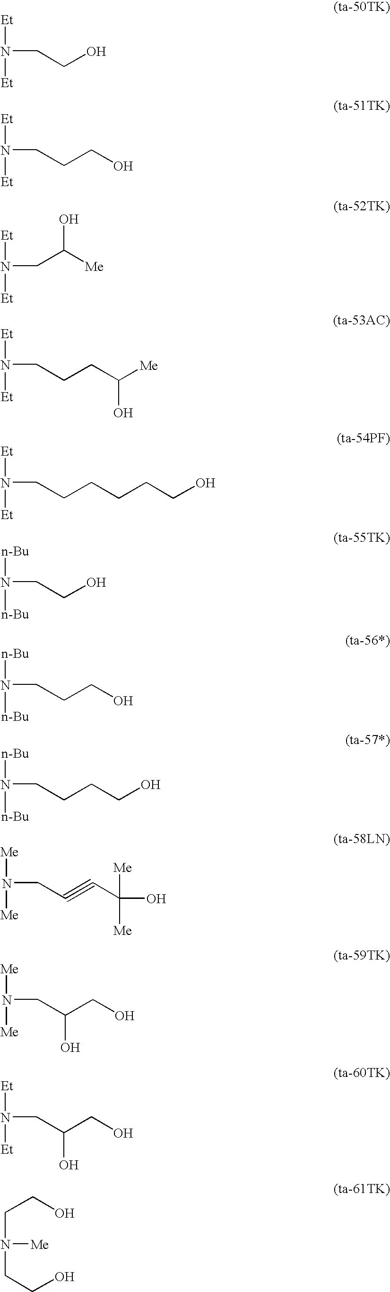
[Et]N([Et])CCO.[Et]N([Et])CCCO.[Et]N([Et])CC([Me])O.[Et]N([Et])CCCC([Me])O.[Et]N([Et])CCCCCCO.[n-Bu]N([n-Bu])CCO.[n-Bu]N([n-Bu])CCCO.[n-Bu]N([n-Bu])CCCCO.[Me]N([Me])CC#CC(O)([Me])[Me].[Me]N([Me])CC(CO)O.[Et]N([Et])CC(CO)O.C(N(CCO)[Me])CO
